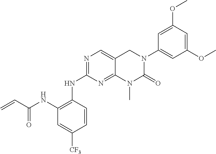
N(C1=NC=C2C(=N1)N(C)C(=O)N(C1=CC(OC)=CC(OC)=C1)C2)C1=C(NC(C=C)=O)C=C([CF3])C=C1
